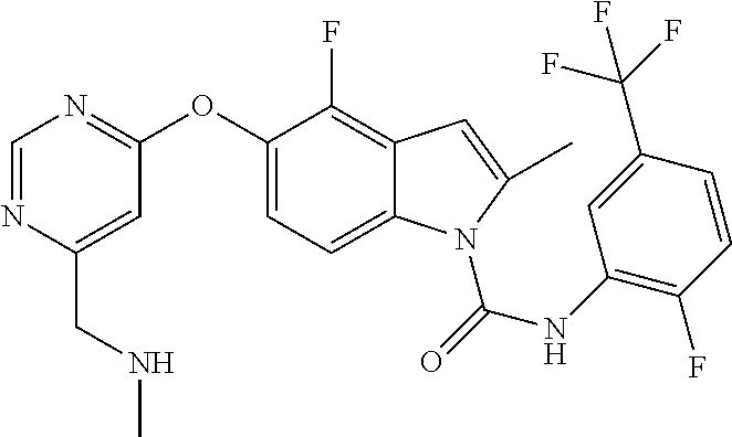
C(C1=CC(OC2=CC=C3C(=C2F)C=C(C)N3C(=O)NC2=C(F)C=CC(C(F)(F)F)=C2)=NC=N1)NC
